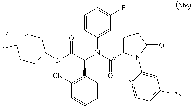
C1=CC(C(C(NC2CCC(F)(F)CC2)=O)N(C(=O)C2CCC(=O)N2C2=CC([CN])=CC=N2)C2=CC(F)=CC=C2)=C(Cl)C=C1
